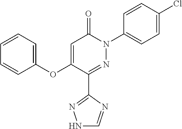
C1=C(OC2=CC=CC=C2)C(C2=NNC=N2)=NN(C2=CC=C(Cl)C=C2)C1=O
